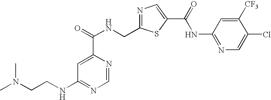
N1=C(CNC(=O)C2=CC(NCCN(C)C)=NC=N2)SC(C(=O)NC2=NC=C(Cl)C([CF3])=C2)=C1
